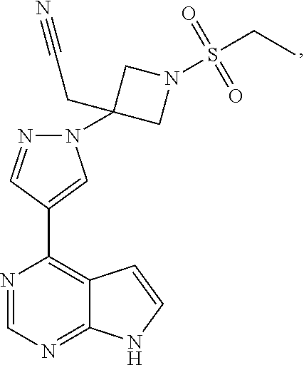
N1=CN=C2C(=C1C1=CN(C3(CC#N)CN(S(CC)(=O)=O)C3)N=C1)C=CN2
